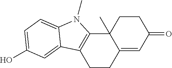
C1CC2(C)C(=CC1=O)CCC1=C2N(C)C2=CC=C(O)C=C12
